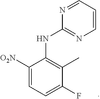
C1([O2N])=CC=C(F)C(C)=C1NC1=NC=CC=N1
